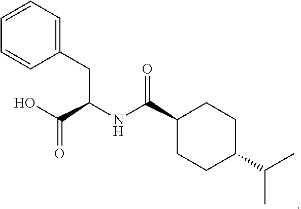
C1(CC(C(=O)O)NC(=O)C2CCC(C(C)C)CC2)=CC=CC=C1
